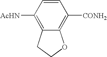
C1=CC([AcHN])=C2C(=C1[CONH2])OCC2
